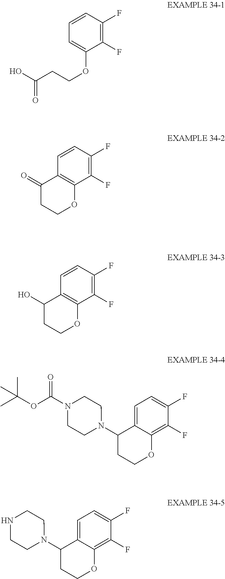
C1(F)=C(F)C=CC=C1OCCC(=O)O.C1(F)=C(F)C=CC2=C1OCCC2=O.C1(F)=C(F)C=CC2=C1OCCC2O.C1(F)=C2C(=CC=C1F)C(N1CCN(C(OC(C)(C)C)=O)CC1)CCO2.C1(F)=C2C(=CC=C1F)C(N1CCNCC1)CCO2
